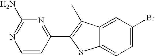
C1=CC(C2=C(C)C3=CC(Br)=CC=C3S2)=NC(N)=N1
